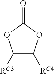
C1([RC3])C([RC4])OC(=O)O1
